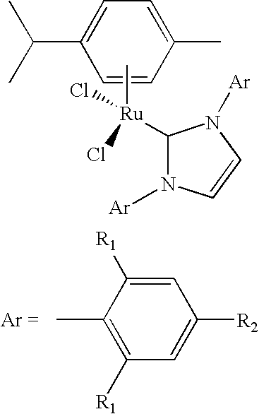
C1=C([R1])C(C)=C([R1])C=C1[R2].C1(C)=CC=C(C(C)C)C=C1.C[Ru](C1N([Ar])C=CN1[Ar])(Cl)Cl
